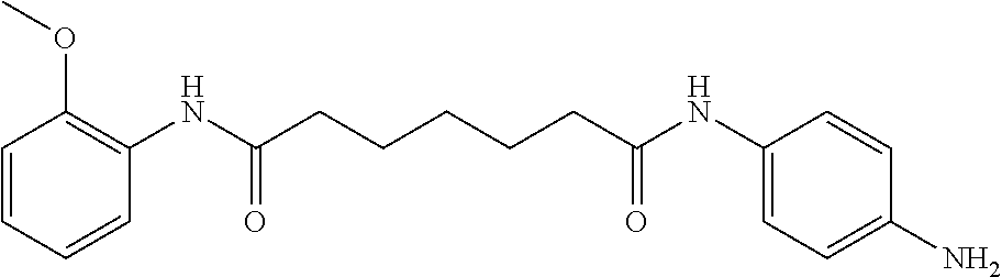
N(C(CCCCCC(NC1=CC=C(N)C=C1)=O)=O)C1=C(OC)C=CC=C1
